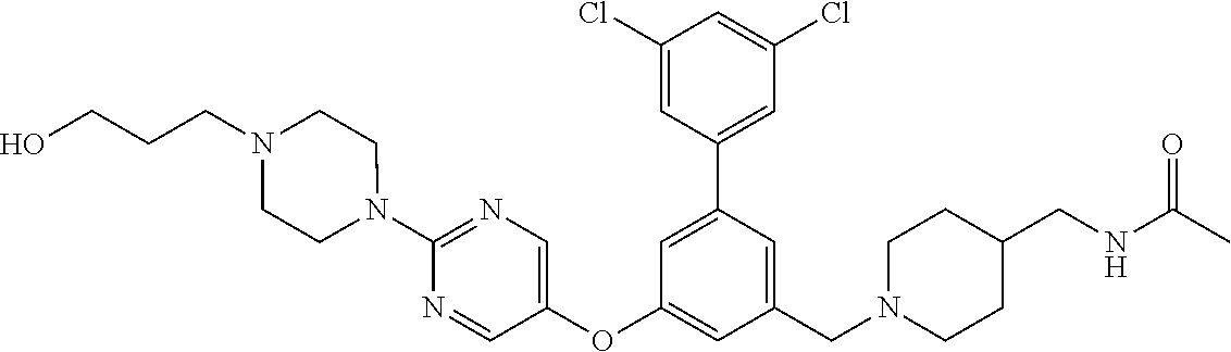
C1(Cl)=CC(C2=CC(OC3=CN=C(N4CCN(CCCO)CC4)N=C3)=CC(CN3CCC(CNC(C)=O)CC3)=C2)=CC(Cl)=C1
